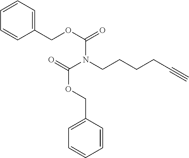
C1=CC=C(COC(=O)N(CCCCC#C)C(=O)OCC2=CC=CC=C2)C=C1
